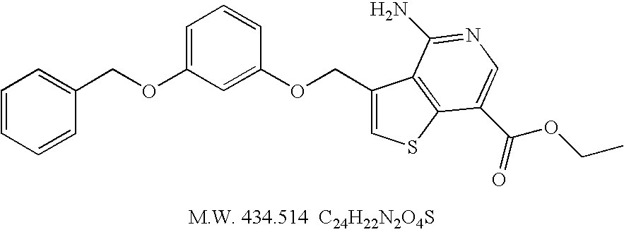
C1=CC=CC(COC2=CC=CC(OCC3=CSC4=C3C(N)=NC=C4C(=O)OCC)=C2)=C1
